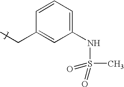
C1=CC=C(NS(C)(=O)=O)C=C1CC
